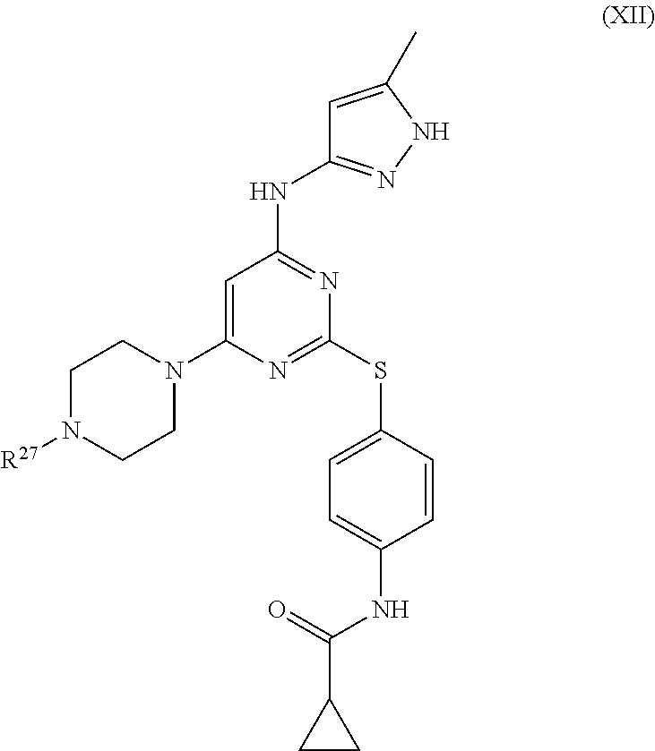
C1=C(N2CCN([R27])CC2)N=C(SC2=CC=C(NC(C3CC3)=O)C=C2)N=C1NC1=NNC(C)=C1
